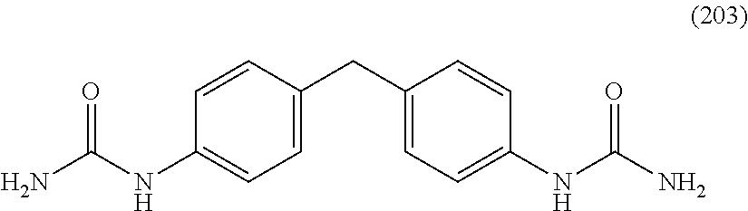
C1=C(CC2=CC=C(NC(N)=O)C=C2)C=CC(NC(N)=O)=C1
